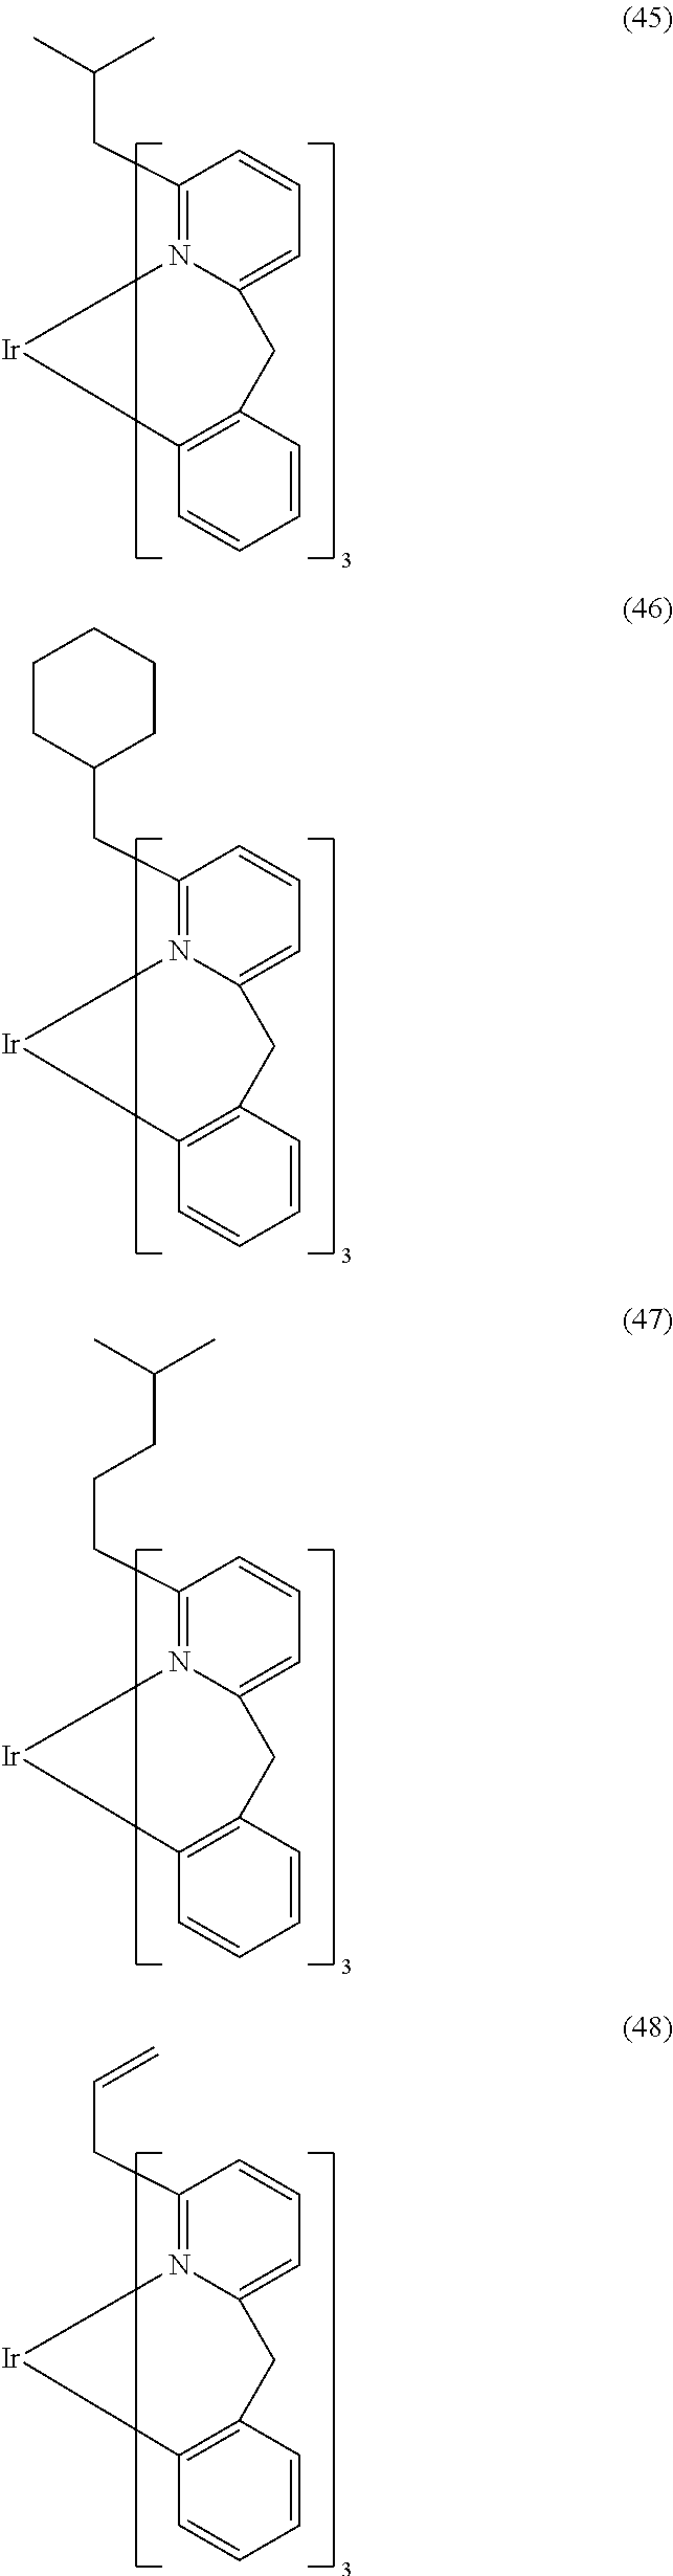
C1(CC(C)C)=N2C(=CC=C1)CC1=C(C=CC=C1)[Ir]2.C1(CC2CCCCC2)=N2C(=CC=C1)CC1=C(C=CC=C1)[Ir]2.C1(CCCC(C)C)=N2C(=CC=C1)CC1=C(C=CC=C1)[Ir]2.C1(CC=C)=N2C(=CC=C1)CC1=C(C=CC=C1)[Ir]2
